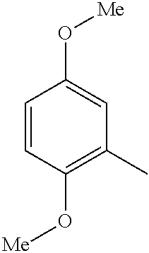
C1=CC(O[Me])=C(C)C=C1O[Me]
